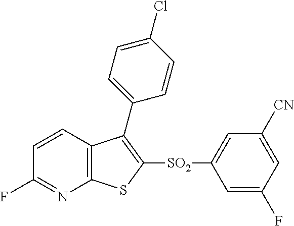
C1=CC2=C(N=C1F)SC([SO2]C1=CC([CN])=CC(F)=C1)=C2C1=CC=C(Cl)C=C1
